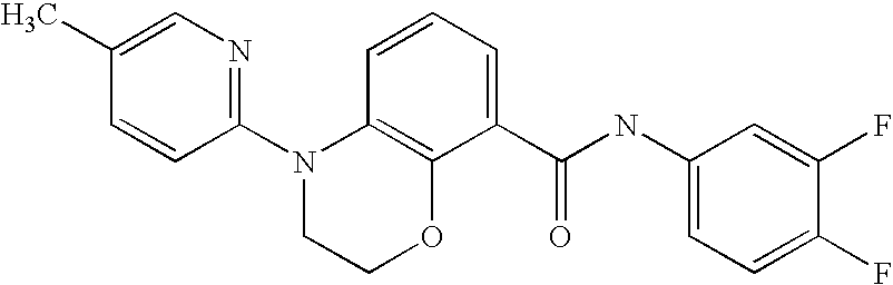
C1(N2CCOC3=C2C=CC=C3C(NC2=CC=C(F)C(F)=C2)=O)=NC=C(C)C=C1
